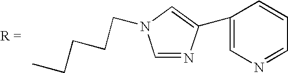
C1=NC(C2=CN=CC=C2)=CN1CCCCC
